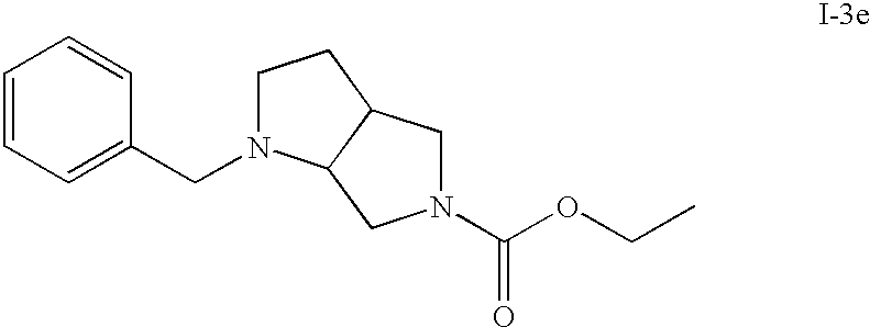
N1(C(OCC)=O)CC2C(C1)N(CC1=CC=CC=C1)CC2
